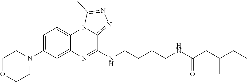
N1(C2=CC=C3C(=C2)N=C(NCCCCNC(CC(CC)C)=O)C2=NN=C(C)N32)CCOCC1
